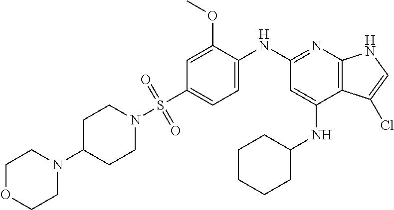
C1C(N2CCOCC2)CCN(S(C2=CC=C(NC3=NC4=C(C(NC5CCCCC5)=C3)C(Cl)=CN4)C(OC)=C2)(=O)=O)C1
